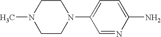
CN1CCN(C2=CC=C(N)N=C2)CC1
